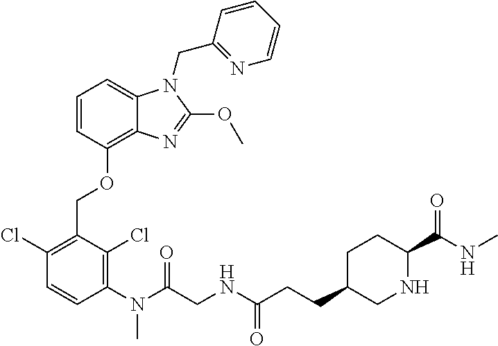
C1=CC(OCC2=C(Cl)C=CC(N(C)C(CNC(CCC3CNC(C(NC)=O)CC3)=O)=O)=C2Cl)=C2C(=C1)N(CC1=NC=CC=C1)C(OC)=N2
